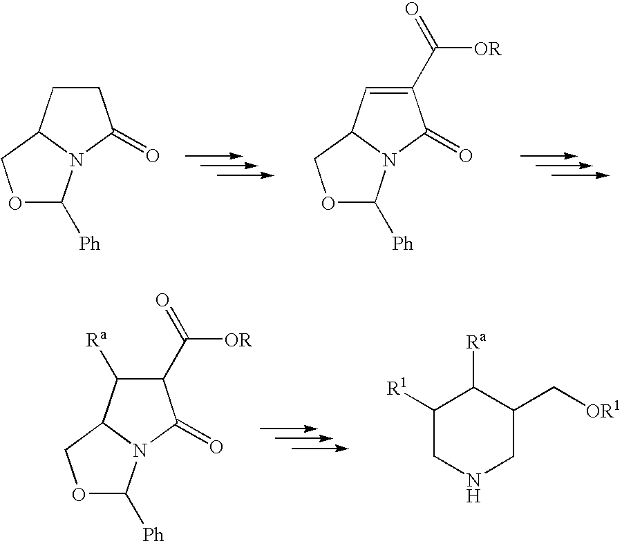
O1C([Ph])N2C(C1)CCC2=O.O1C([Ph])N2C(C1)C=C(C([OR])=O)C2=O.O1C([Ph])N2C(C1)C([Ra])C(C([OR])=O)C2=O.C1([R1])CNCC(C[OR1])C1[Ra]
